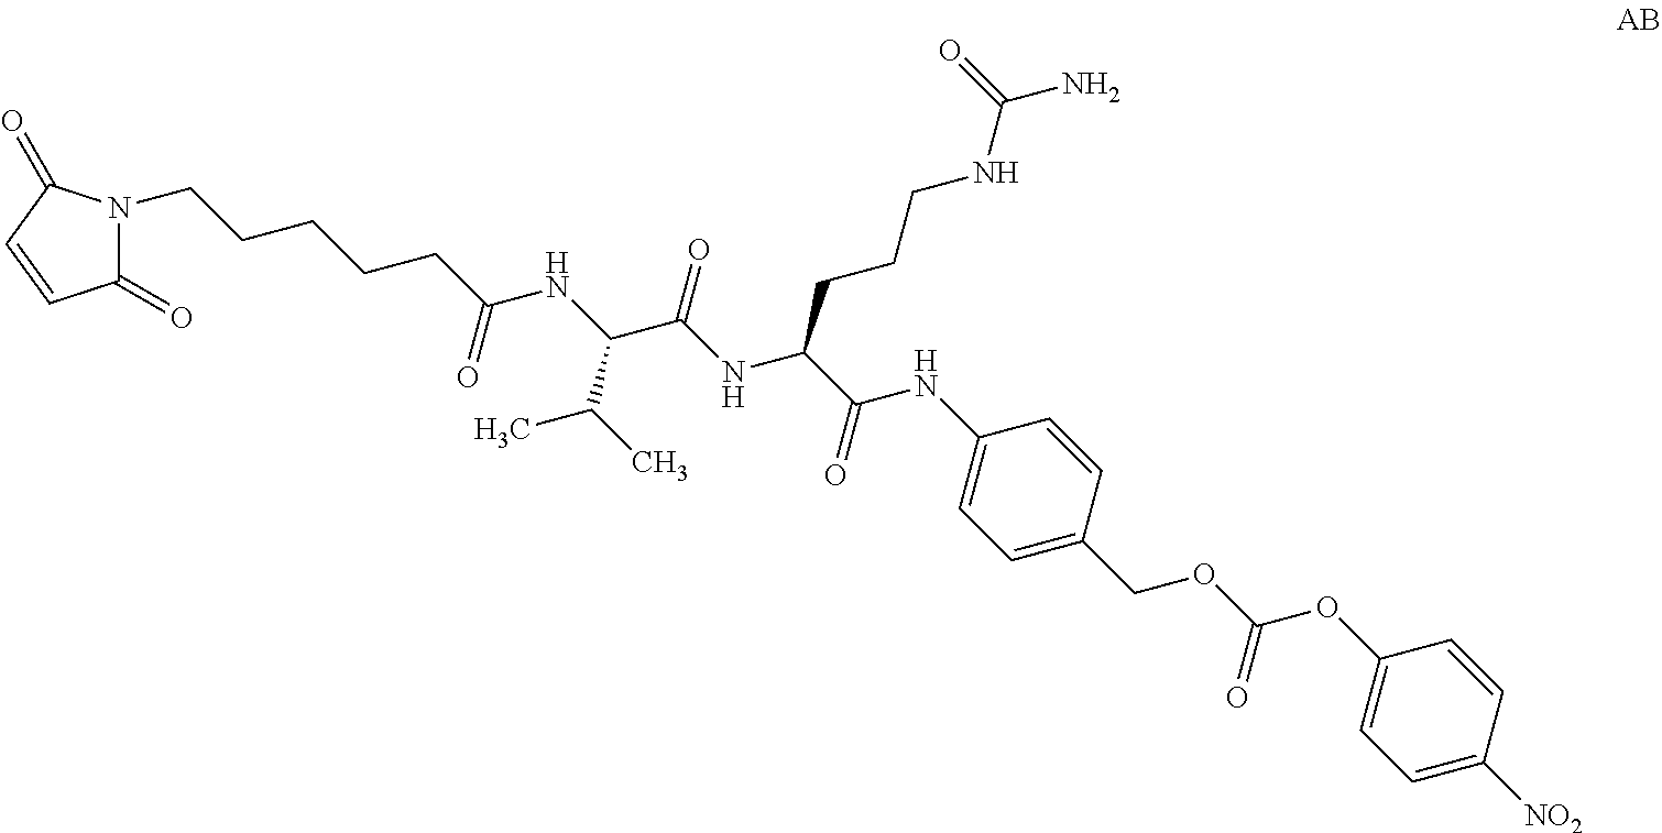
C1(=O)N(CCCCCC(NC(C(NC(C(=O)NC2=CC=C(COC(OC3=CC=C([NO2])C=C3)=O)C=C2)CCCNC(N)=O)=O)C(C)C)=O)C(=O)C=C1
